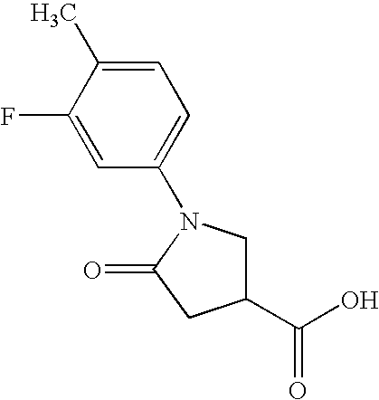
C1(C(O)=O)CN(C2=CC=C(C)C(F)=C2)C(=O)C1
